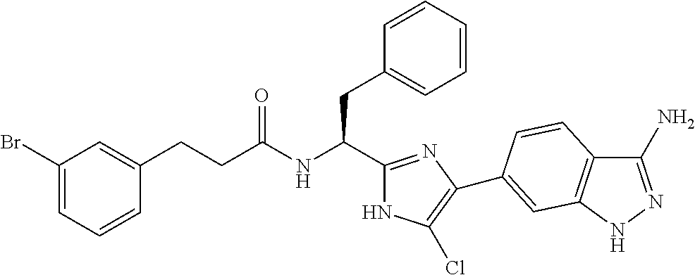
C(NC(CC1=CC=CC=C1)C1=NC(C2=CC3=C(C(N)=NN3)C=C2)=C(Cl)N1)(=O)CCC1=CC(Br)=CC=C1
